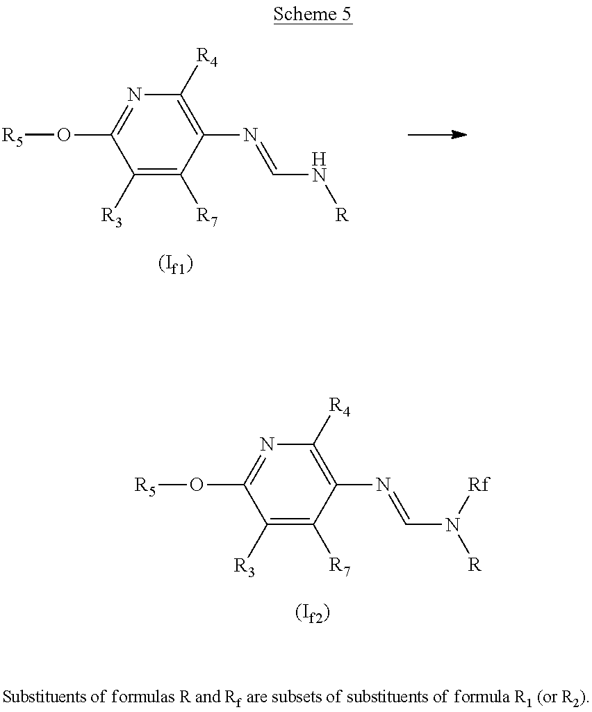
C1([R3])=C([R7])C(N=CN([R])[Rf])=C([R4])N=C1O[R5].C1([R3])=C([R7])C(N=CN[R])=C([R4])N=C1O[R5]
